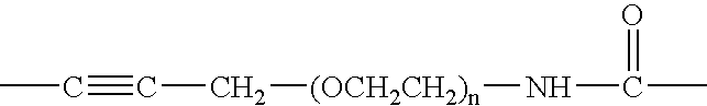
C(#CC[(OCH2CH2)n]NC(C)=O)C
